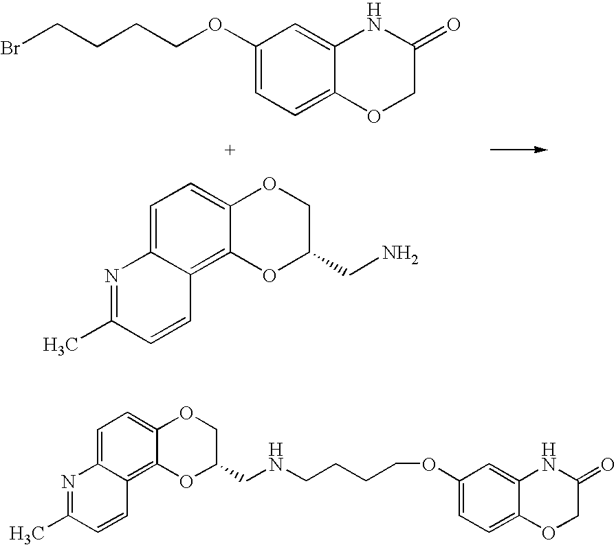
C1=C2C(=C3C(=C1)OCC(CN)O3)C=CC(C)=N2.C1(OCCCCBr)=CC=C2C(=C1)NC(=O)CO2.C(C1COC2=CC=C3C(=C2O1)C=CC(C)=N3)NCCCCOC1=CC=C2C(=C1)NC(=O)CO2
